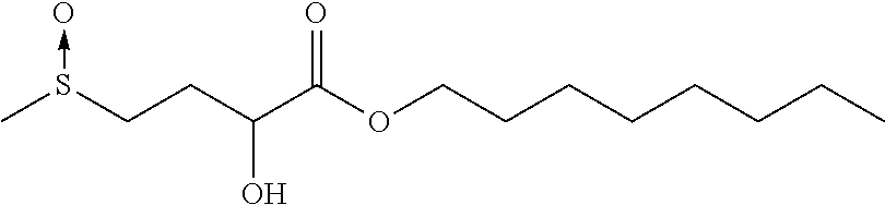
CS(CCC(C(OCCCCCCCC)=O)O)->O
